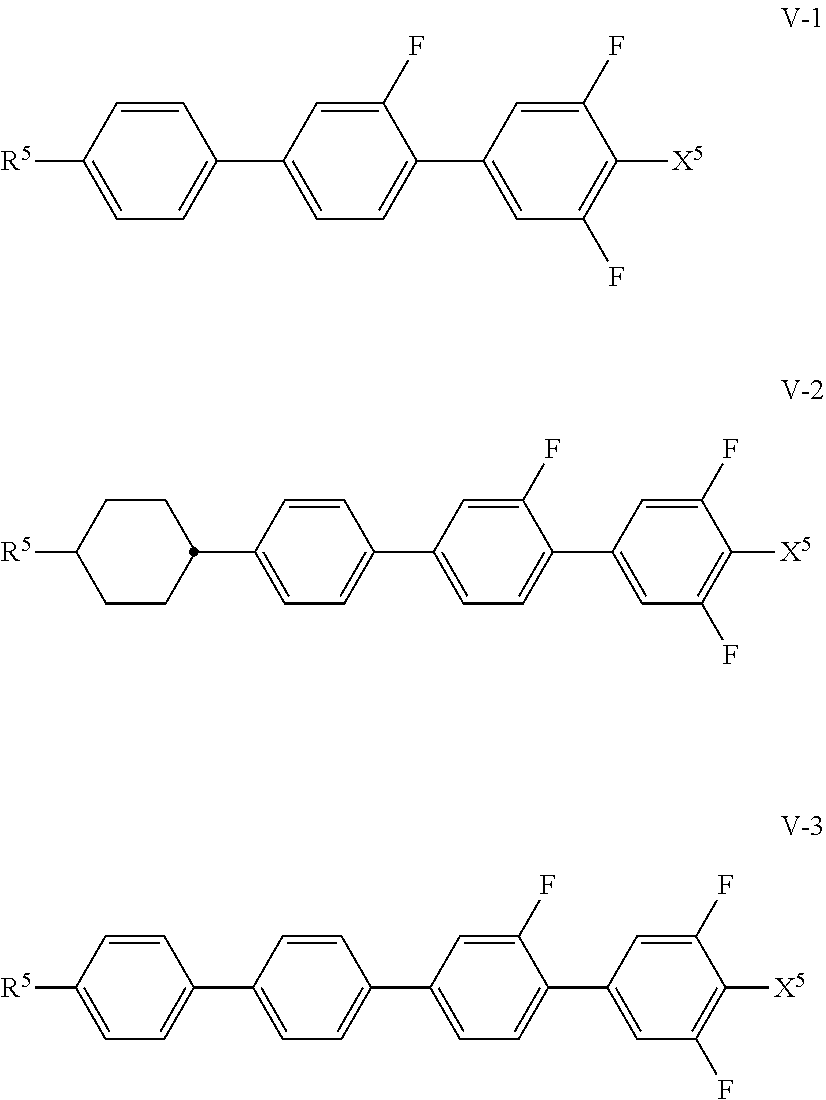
[R5]C1=CC=C(C2=CC=C(C3=CC(F)=C([X5])C(F)=C3)C(F)=C2)C=C1.C1(C2=CC=C(C3=CC=C(C4=CC(F)=C([X5])C(F)=C4)C(F)=C3)C=C2)CCC([R5])CC1.C1(C2=CC=C(C3=CC=C(C4=CC(F)=C([X5])C(F)=C4)C(F)=C3)C=C2)=CC=C([R5])C=C1
